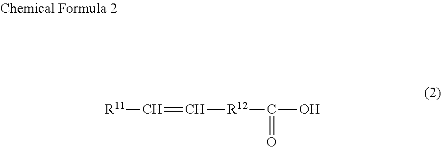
[R11]C=C[R12]C(O)=O
